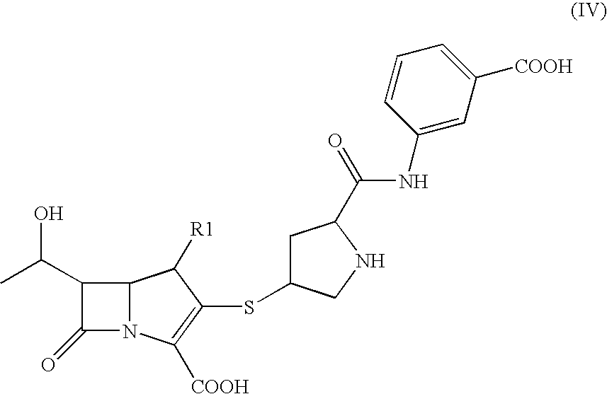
C1(C(C)O)C(=O)N2C1C([R1])C(SC1CC(C(=O)NC3=CC([COOH])=CC=C3)NC1)=C2[COOH]
